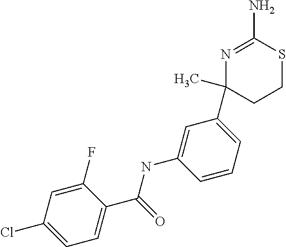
C1(F)=CC(Cl)=CC=C1C(NC1=CC(C2(C)CCSC(N)=N2)=CC=C1)=O
